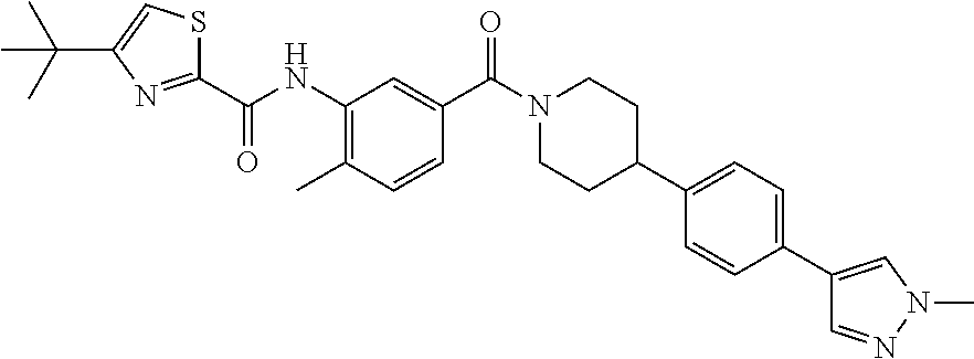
C(NC1=C(C)C=CC(C(=O)N2CCC(C3=CC=C(C4=CN(C)N=C4)C=C3)CC2)=C1)(=O)C1=NC(C(C)(C)C)=CS1
